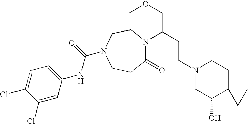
C1(Cl)=CC(NC(=O)N2CCC(=O)N(C(CCN3CC(O)C4(CC3)CC4)COC)CC2)=CC=C1Cl
